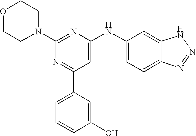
C1(N2CCOCC2)=NC(NC2=CC=C3C(=C2)NN=N3)=CC(C2=CC=CC(O)=C2)=N1
